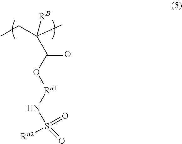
CCC(C)([RB])C(O[Rn1]NS([Rn2])(=O)=O)=O
